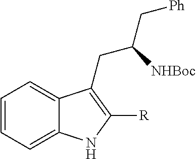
C1=CC=C2C(=C1)C(CC(C[Ph])[NHBoc])=C([R])N2
